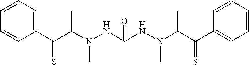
C1=CC(C(C(N(NC(NN(C(C(C2=CC=CC=C2)=S)C)C)=O)C)C)=S)=CC=C1
